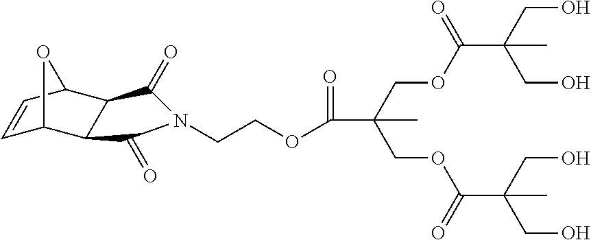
C1=CC2C3C(C1O2)C(=O)N(CCOC(C(COC(C(CO)(CO)C)=O)(COC(C(CO)(CO)C)=O)C)=O)C3=O
